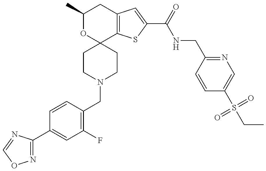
C(N1CCC2(CC1)C1=C(CC(C)O2)C=C(C(NCC2=NC=C(S(CC)(=O)=O)C=C2)=O)S1)C1=C(F)C=C(C2=NOC=N2)C=C1
